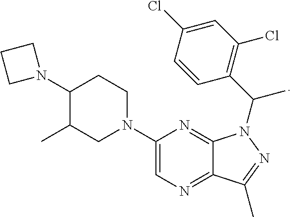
N1(C2C(C)CN(C3=CN=C4C(=N3)N(C(C3=C(Cl)C=C(Cl)C=C3)C)N=C4C)CC2)CCC1
